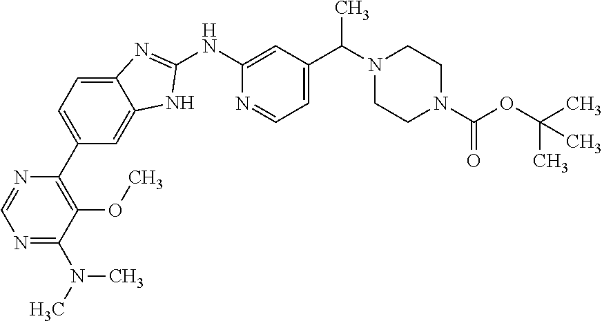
C1(C2=C(OC)C(N(C)C)=NC=N2)=CC=C2C(=C1)NC(NC1=CC(C(N3CCN(C(=O)OC(C)(C)C)CC3)C)=CC=N1)=N2
